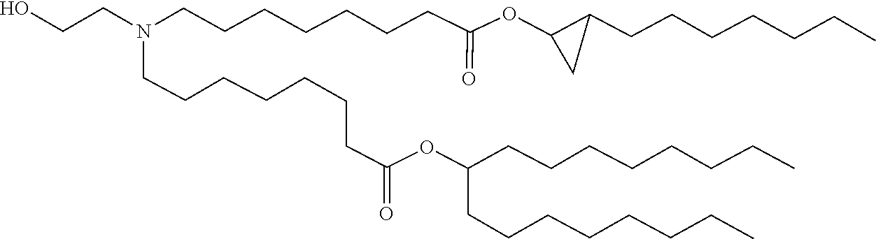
C(C(=O)OC(CCCCCCCC)CCCCCCCC)CCCCCCN(CCO)CCCCCCCC(=O)OC1C(CCCCCCC)C1
